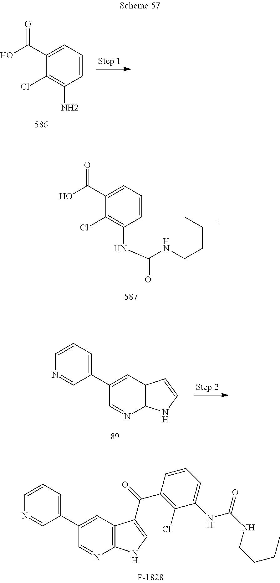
C1(C2=CC3=C(N=C2)NC=C3C(C2=C(Cl)C(NC(NCCCC)=O)=CC=C2)=O)=CC=CN=C1.C1=CC=C(C(O)=O)C(Cl)=C1N.C1=CC=C(C(O)=O)C(Cl)=C1NC(NCCCC)=O.C1(C2=CC3=C(N=C2)NC=C3)=CC=CN=C1
